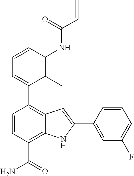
C1=CC(NC(C=C)=O)=C(C)C(C2=C3C(=C(C(=O)N)C=C2)NC(C2=CC(F)=CC=C2)=C3)=C1
